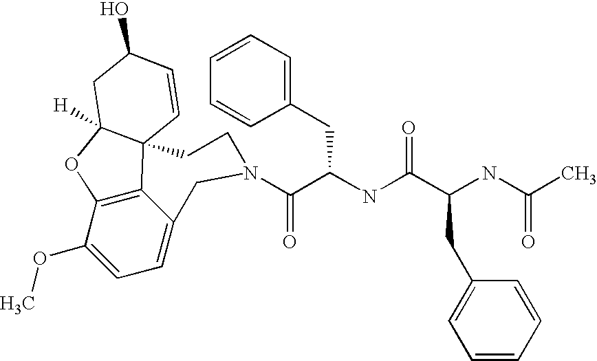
C1(OC)=CC=C2C3=C1OC1([H])C3(C=CC(O)C1)CCN(C(C(NC(C(NC(C)=O)CC1=CC=CC=C1)=O)CC1=CC=CC=C1)=O)C2
